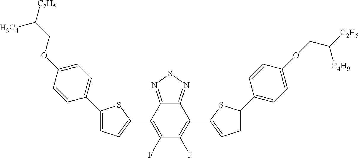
C1=C(C2=CC=C(OCC([C2H5])[C4H9])C=C2)SC(C2=C(F)C(F)=C(C3=CC=C(C4=CC=C(OCC([C2H5])[H9C4])C=C4)S3)C3=NSN=C32)=C1
